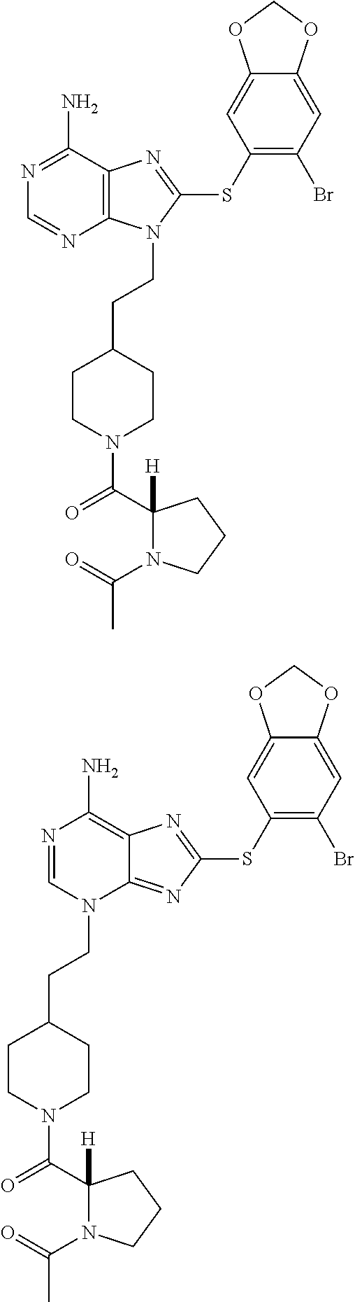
N1=C(N)C2=C(N=C1)N(CCC1CCN(C(=O)C3([H])N(C(=O)C)CCC3)CC1)C(SC1=C(Br)C=C3C(=C1)OCO3)=N2.N1=CN(CCC2CCN(C(=O)C3([H])N(C(=O)C)CCC3)CC2)C2=NC(SC3=C(Br)C=C4C(=C3)OCO4)=NC2=C1N
